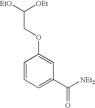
C1=CC=C(C([NEt2])=O)C=C1OCC([EtO])[OEt]
